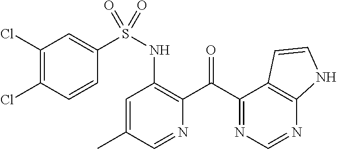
S(NC1=C(C(C2=NC=NC3=C2C=CN3)=O)N=CC(C)=C1)(C1=CC(Cl)=C(Cl)C=C1)(=O)=O
